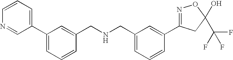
C1=C(CNCC2=CC(C3=CC=CN=C3)=CC=C2)C=C(C2=NOC(C(F)(F)F)(O)C2)C=C1
